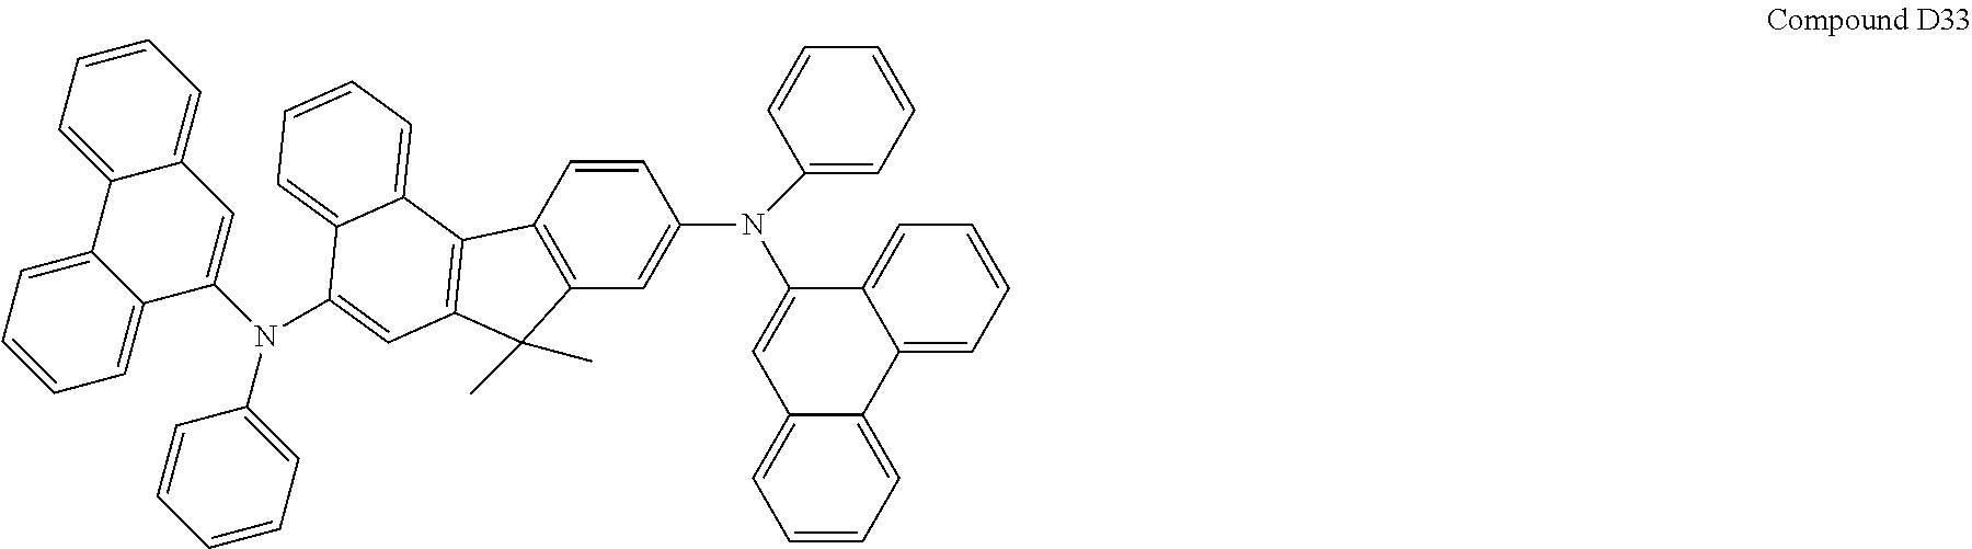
C12=C(C=C(N(C3=CC=CC=C3)C3=CC4=CC=CC=C4C4=CC=CC=C34)C=C1)C(C)(C)C1=C2C2=CC=CC=C2C(N(C2=CC=CC=C2)C2=CC3=CC=CC=C3C3=CC=CC=C32)=C1
